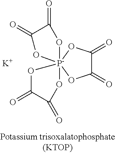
C1(=O)C(=O)O[P-]23(O1)(OC(=O)C(=O)O2)OC(=O)C(=O)O3.[K]
